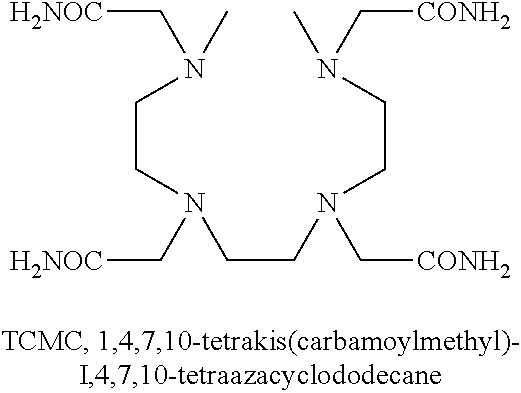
CN(CCN(CCN(CCN(C)C[CONH2])C[CONH2])C[H2NOC])C[H2NOC]
